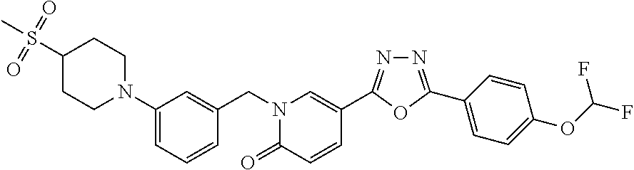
C1(N2CCC(S(C)(=O)=O)CC2)=CC=CC(CN2C(=O)C=CC(C3=NN=C(C4=CC=C(OC(F)F)C=C4)O3)=C2)=C1
